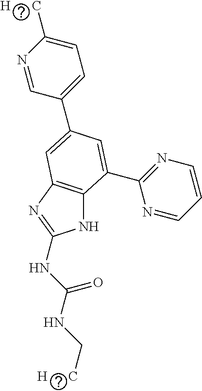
N1C2=C(N=C1NC(NC[H      C])=O)C=C(C1=CC=C([H      C])N=C1)C=C2C1=NC=CC=N1
